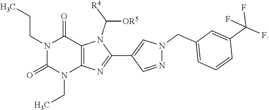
N1(CCC)C(=O)N(CC)C2=C(C1=O)N(C([OR5])[R4])C(C1=CN(CC3=CC=CC(C(F)(F)F)=C3)N=C1)=N2
